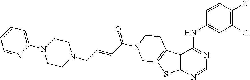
C1(Cl)=C(Cl)C=CC(NC2=NC=NC3=C2C2=C(S3)CN(C(C=CCN3CCN(C4=CC=CC=N4)CC3)=O)CC2)=C1
